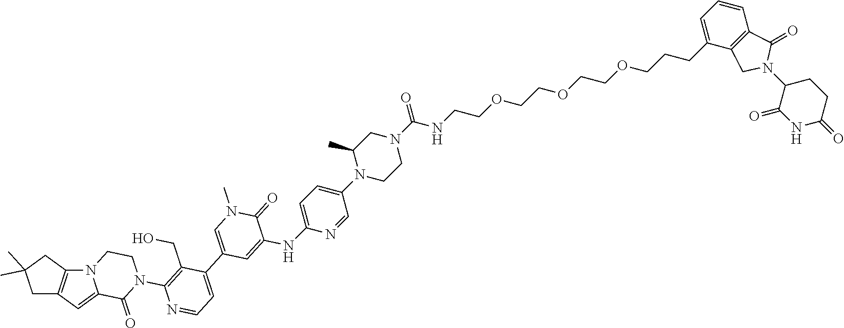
C1=C2C(=O)N(C3=C(CO)C(C4=CN(C)C(=O)C(NC5=CC=C(N6CCN(C(NCCOCCOCCOCCCC7=CC=CC8=C7CN(C7CCC(=O)NC7=O)C8=O)=O)CC6C)C=N5)=C4)=CC=N3)CCN2C2=C1CC(C)(C)C2
